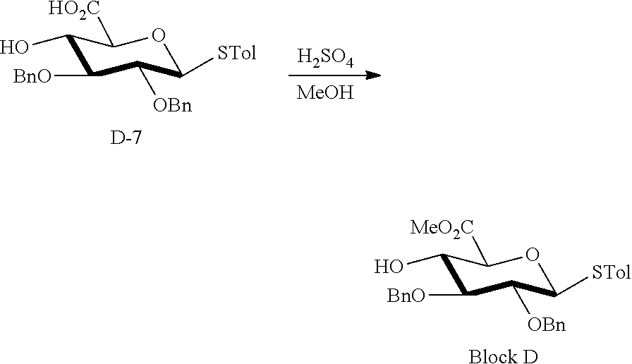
[Block D].C1([BnO])C([OBn])C([STol])OC([MeO2C])C1O.[D].C1([BnO])C([OBn])C([STol])OC([HO2C])C1O.[H2SO4].[MeOH]
